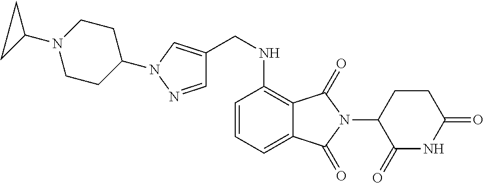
C1(N2CCC(N3C=C(CNC4=C5C(=CC=C4)C(=O)N(C4C(=O)NC(=O)CC4)C5=O)C=N3)CC2)CC1
